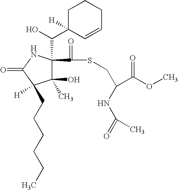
C1(O)(C)C(C(=O)SCC(C(OC)=O)NC(=O)C)(C(O)C2([H])C=CCCC2)NC(=O)C1([H])CCCCCC
